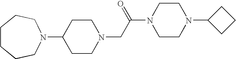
C1(N2CCCCCC2)CCN(CC(N2CCN(C3CCC3)CC2)=O)CC1
